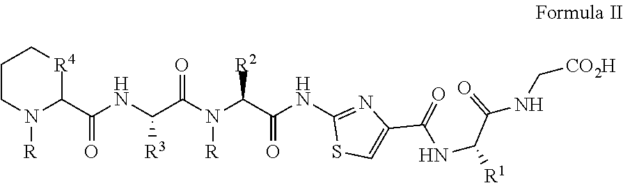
C1CN([R])C(C(NC(C(N([R])C(C(NC2=NC(C(NC([R1])C(NC[CO2H])=O)=O)=CS2)=O)[R2])=O)[R3])=O)[R4]C1
